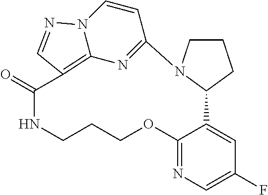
C12=NC=C(F)C=C1C1N(C3=NC4=C(C(=O)NCCCO2)C=NN4C=C3)CCC1
